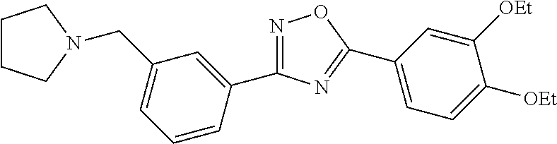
C1(C2=CC=C([OEt])C([OEt])=C2)=NC(C2=CC(CN3CCCC3)=CC=C2)=NO1
